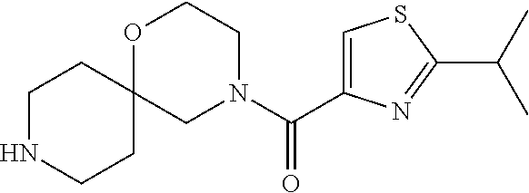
C1NCCC2(C1)CN(C(C1=CSC(C(C)C)=N1)=O)CCO2
